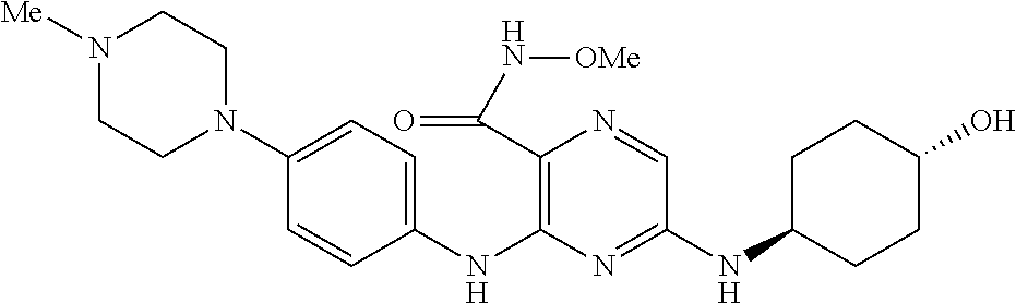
C1(NC2=C(C(N[OMe])=O)N=CC(NC3CCC(O)CC3)=N2)=CC=C(N2CCN([Me])CC2)C=C1
